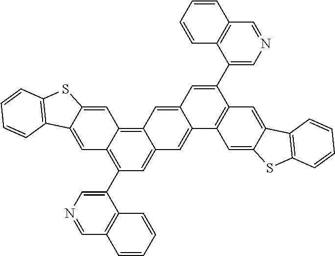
C1(C2=C3C(=C4C(=C2)C=C2C(=C4)C=C(C4=CN=CC5=C4C=CC=C5)C4=C2C=C2C(=C4)C4=C(S2)C=CC=C4)C=C2C(=C3)C3=C(S2)C=CC=C3)=CN=CC2=C1C=CC=C2
